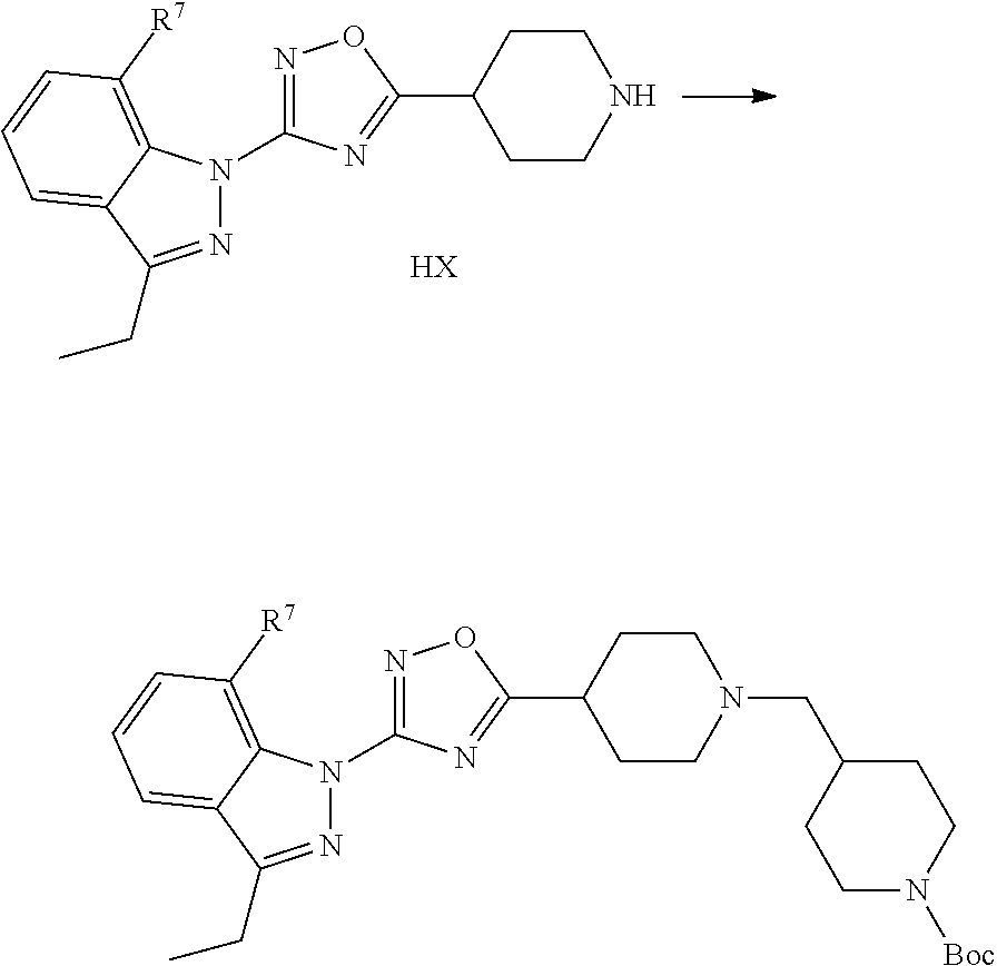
N1=C(N2N=C(CC)C3=CC=CC([R7])=C23)N=C(C2CCN(CC3CCN([Boc])CC3)CC2)O1.N1=C(N2N=C(CC)C3=CC=CC([R7])=C32)N=C(C2CCNCC2)O1.[HX]
